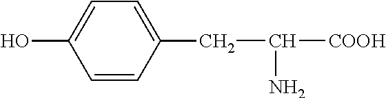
C(C(N)[COOH])C1=CC=C(O)C=C1
